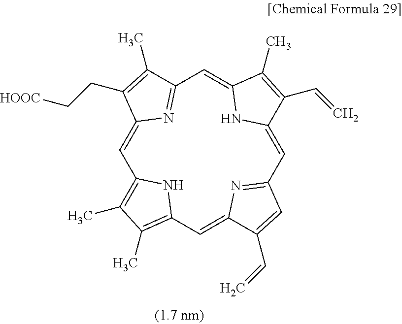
C1=C2N=C(C(C)=C2CC[HOOC])C=C2NC(=CC3=NC(=CC4=C(C)C(C)=C1N4)C(C=C)=C3)C(C=C)=C2C
